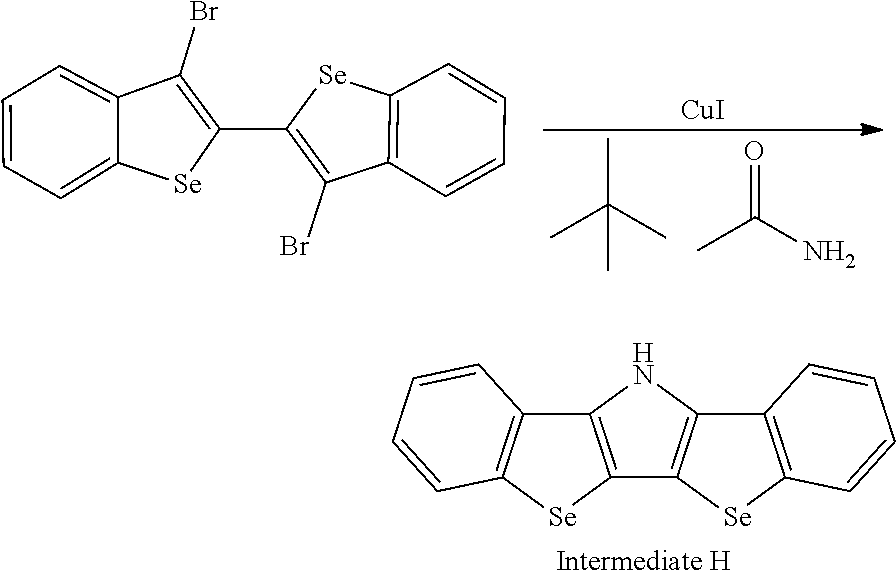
C12=C([Se]C3=C1C=CC=C3)C1=C(N2)C2=C([Se]1)C=CC=C2.CC(C)(C)C.O=C(N)C.[CuI].C12=CC=CC=C1C(Br)=C(C1=C(Br)C3=C([Se]1)C=CC=C3)[Se]2
